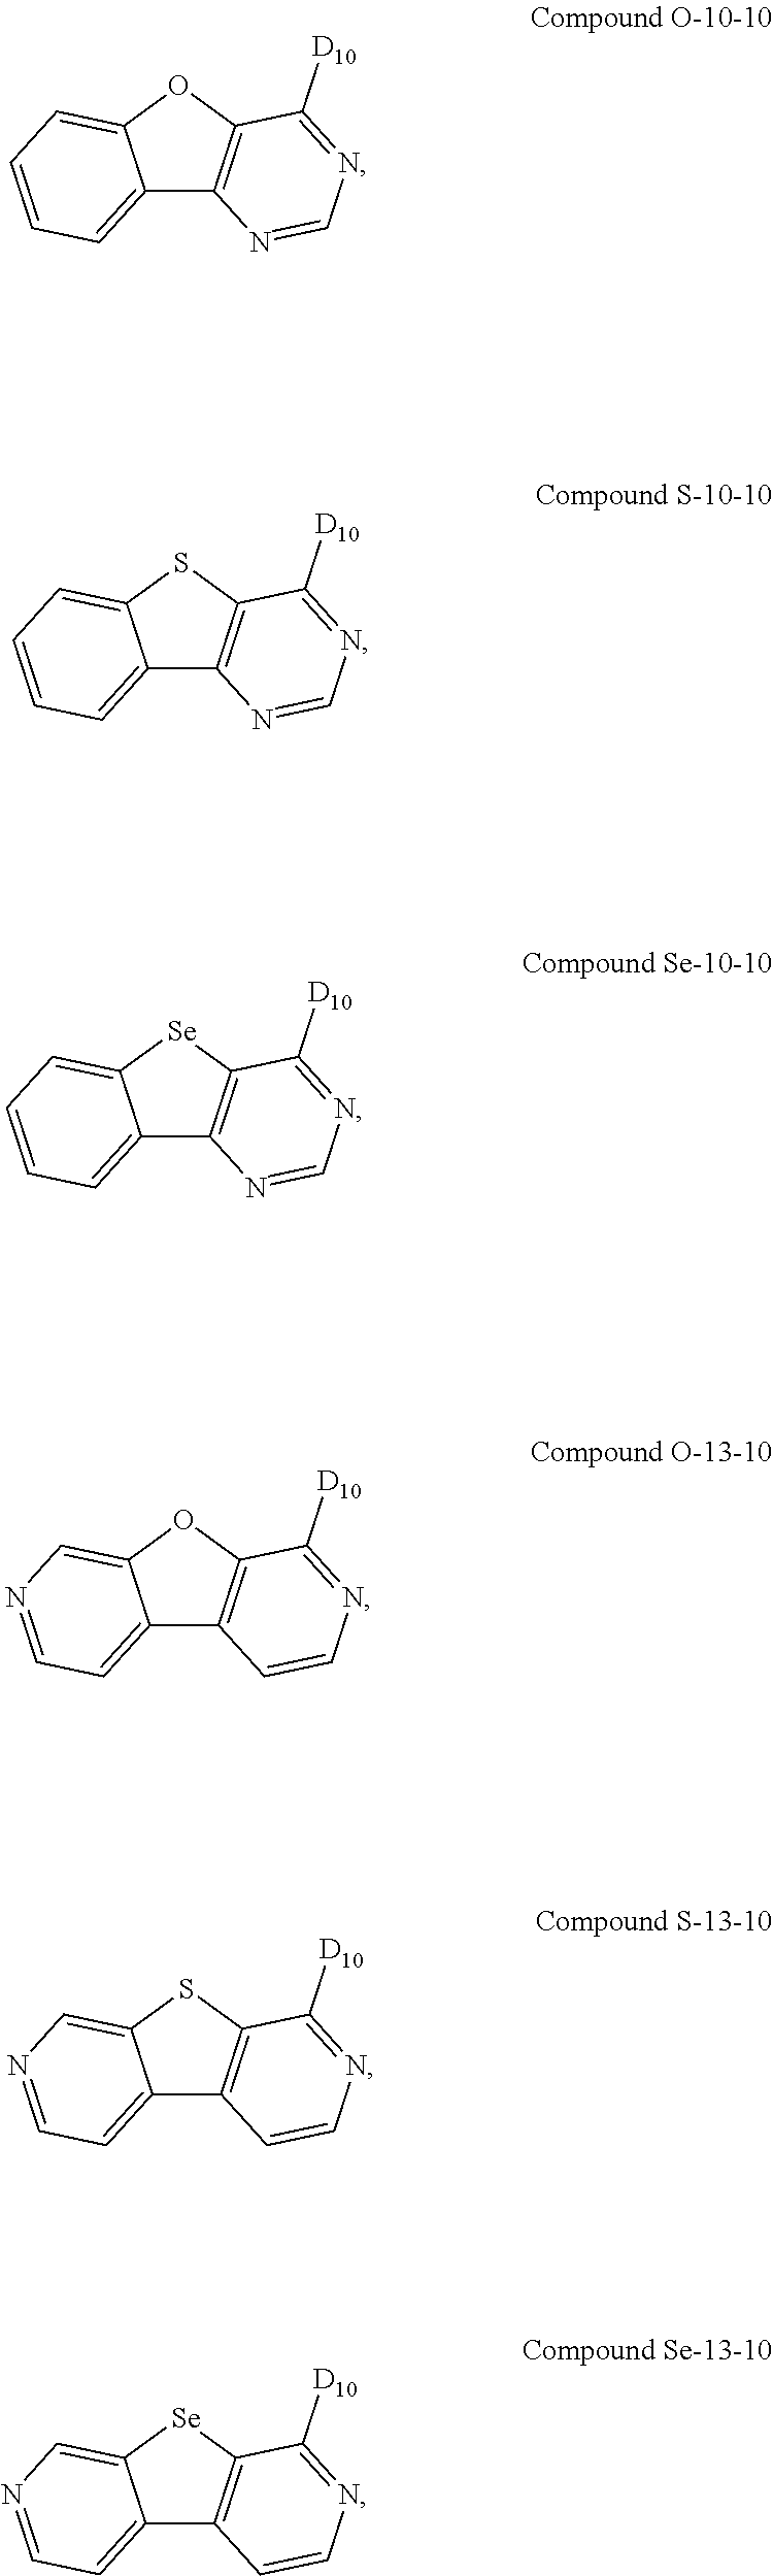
C12=CC=CC=C1OC1=C2N=CN=C1[D10].C12=CC=CC=C1SC1=C2N=CN=C1[D10].C12=CC=CC=C1[Se]C1=C2N=CN=C1[D10].C12=CC=NC=C1OC1=C2C=CN=C1[D10].C12=CC=NC=C1SC1=C2C=CN=C1[D10].C12=CC=NC=C1[Se]C1=C2C=CN=C1[D10]
